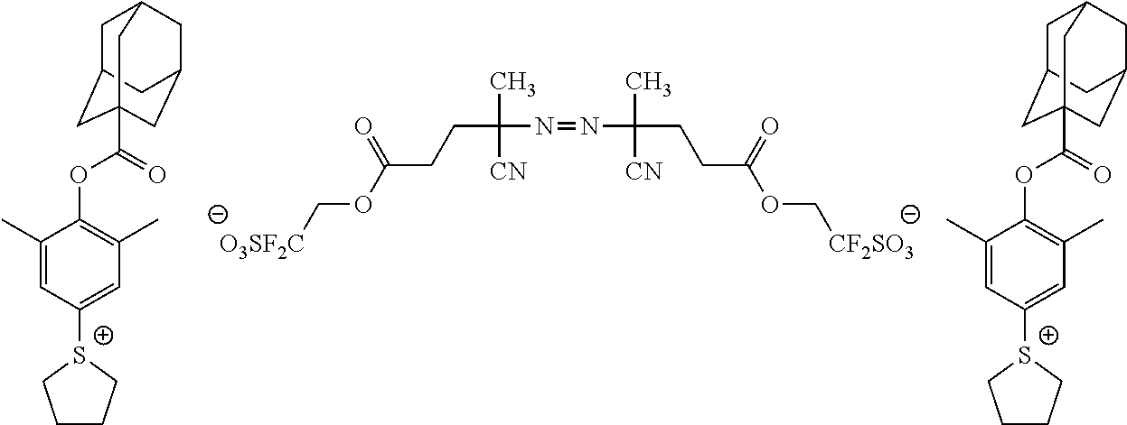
C(C(N=NC(CCC(OC[CF2SO3])=O)(C)[CN])(C)[CN])CC(OC[O3SF2C])=O.[S+]1(C2=CC(C)=C(OC(C34CC5CC(CC(C3)C5)C4)=O)C(C)=C2)CCCC1.[S+]1(C2=CC(C)=C(OC(C34CC5CC(CC(C3)C5)C4)=O)C(C)=C2)CCCC1
